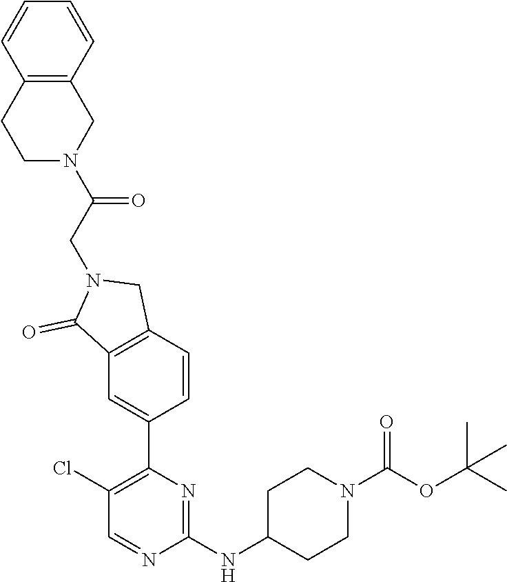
C1(Cl)=C(C2=CC3=C(C=C2)CN(CC(N2CC4=C(CC2)C=CC=C4)=O)C3=O)N=C(NC2CCN(C(OC(C)(C)C)=O)CC2)N=C1
